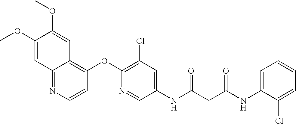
COC1=CC2=NC=CC(OC3=C(Cl)C=C(NC(CC(NC4=CC=CC=C4Cl)=O)=O)C=N3)=C2C=C1OC
